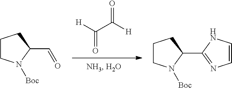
[H]C(C([H])=O)=O.C1CN([Boc])C(C=O)C1.C1CN([Boc])C(C2=NC=CN2)C1
